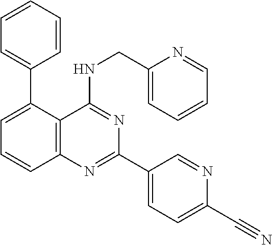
C1(C2=CC=CC3=C2C(NCC2=CC=CC=N2)=NC(C2=CC=C(C#N)N=C2)=N3)=CC=CC=C1
